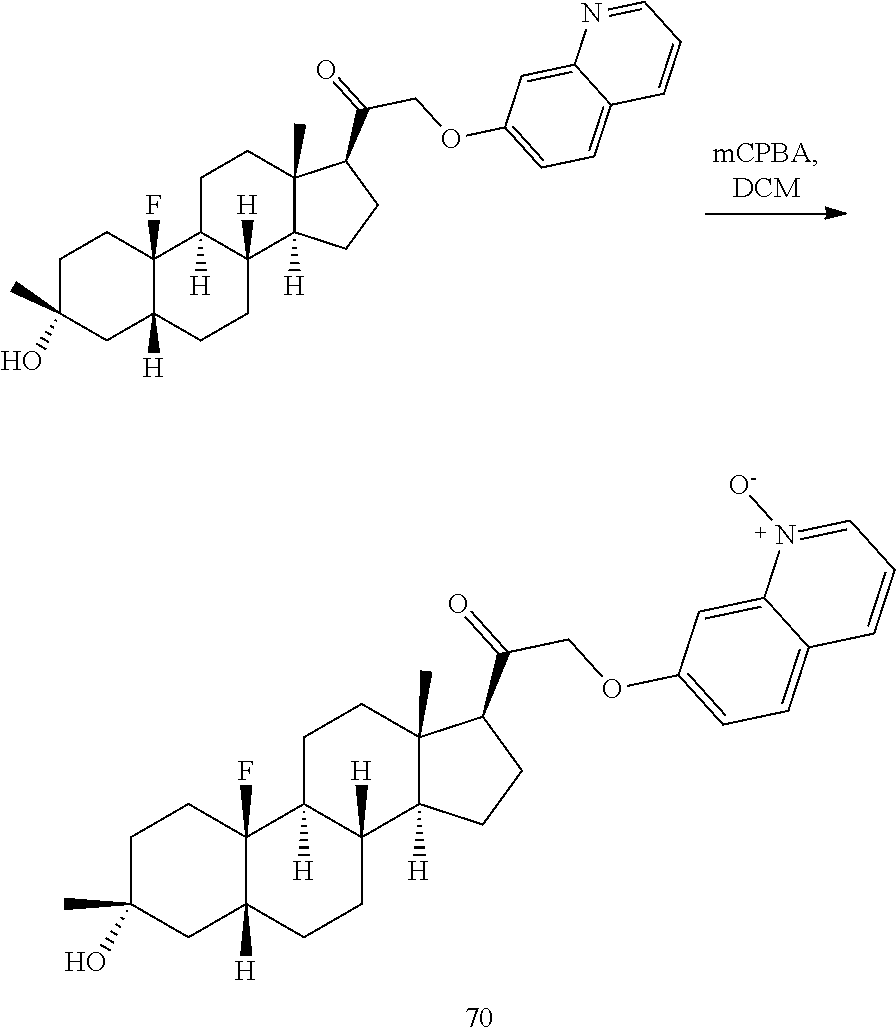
C1C(C)(O)CC2([H])C(F)(C1)C1([H])C([H])(CC2)C2([H])C(C)(CC1)C(C(=O)COC1=CC=C3C(=C1)N([O-])=CC=C3)CC2.C1C(C)(O)CC2([H])C(F)(C1)C1([H])C([H])(CC2)C2([H])C(C)(CC1)C(C(=O)COC1=CC=C3C(=C1)N=CC=C3)CC2
